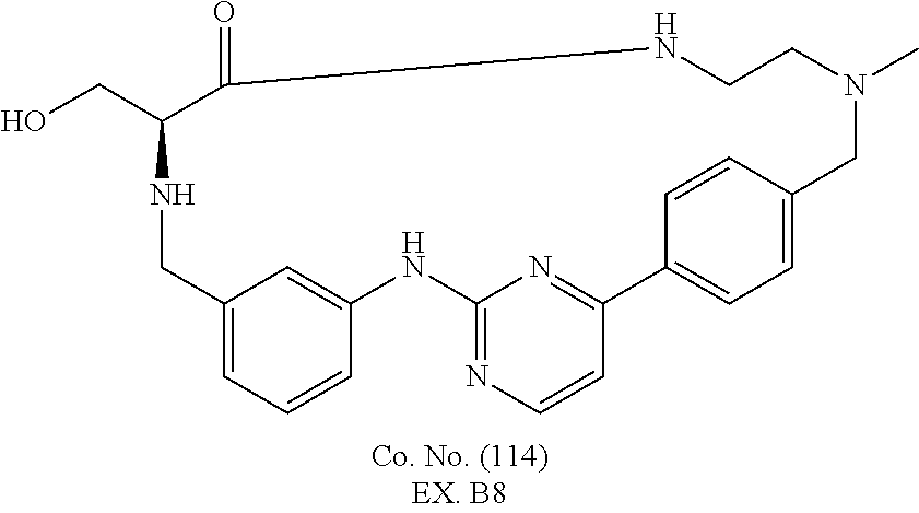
N1CC2=CC=CC(=C2)NC2=NC=CC(=N2)C2=CC=C(C=C2)CN(C)CCNC(=O)C1CO
